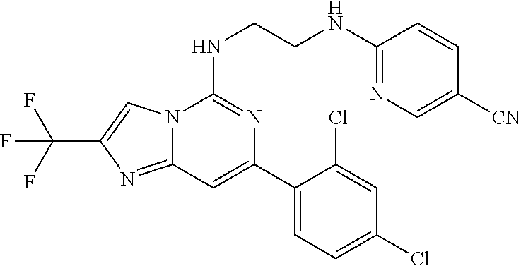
C1=C(C2=CC3=NC(C(F)(F)F)=CN3C(NCCNC3=NC=C([CN])C=C3)=N2)C(Cl)=CC(Cl)=C1
